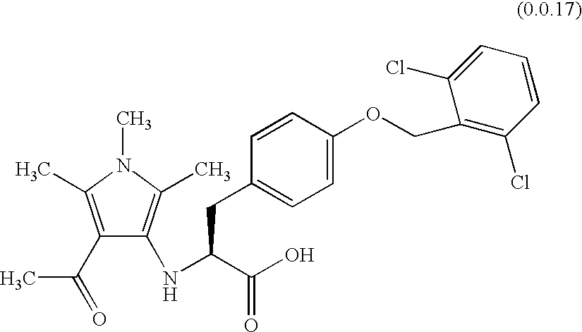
CC(C1=C(C)N(C)C(C)=C1NC(C(O)=O)CC1=CC=C(OCC2=C(Cl)C=CC=C2Cl)C=C1)=O
